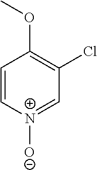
C1=C[N+]([O-])=CC(Cl)=C1OC
